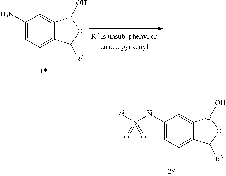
C1(NS([R2])(=O)=O)=CC=C2C(=C1)B(O)OC2[R3].C1(N)=CC=C2C(=C1)B(O)OC2[R3]
